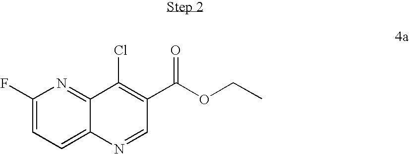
C1(F)=CC=C2C(=N1)C(Cl)=C(C(OCC)=O)C=N2
